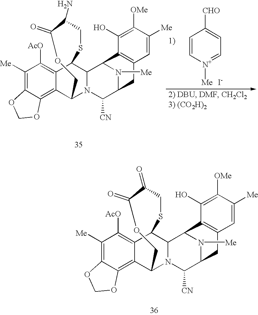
C12=C3C(=C([Me])C([AcO])=C1C1C4N(C2COC(=O)C(=O)CS1)C([CN])C1N([Me])C4C2=C(C1)C=C([Me])C([OMe])=C2O)OCO3.C12=C3C(=C([Me])C([AcO])=C1C1C4N(C2COC(=O)C(N)CS1)C([CN])C1N([Me])C4C2=C(C1)C=C([Me])C([OMe])=C2O)OCO3.C1=C[N+]([Me])=CC=C1[CHO].[I-]
